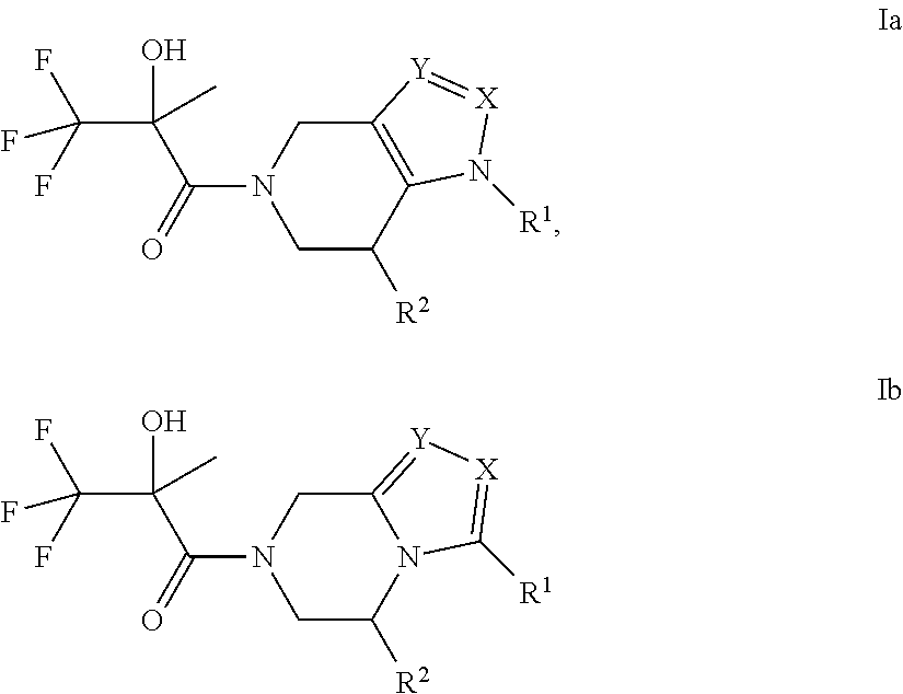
C12=C(C([R2])CN(C(=O)C(C(F)(F)F)(O)C)C1)N([R1])[X]=[Y]2.C12=[Y][X]=C([R1])N1C([R2])CN(C(=O)C(C(F)(F)F)(O)C)C2
